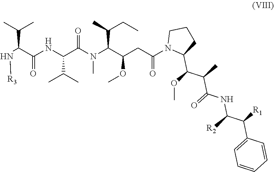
N(C(C(C)C)C(NC(C(C)C)C(=O)N(C)C(C(OC)CC(=O)N1C(C(OC)C(C)C(=O)NC([R2])C([R1])C2=CC=CC=C2)CCC1)C(C)CC)=O)[R3]
